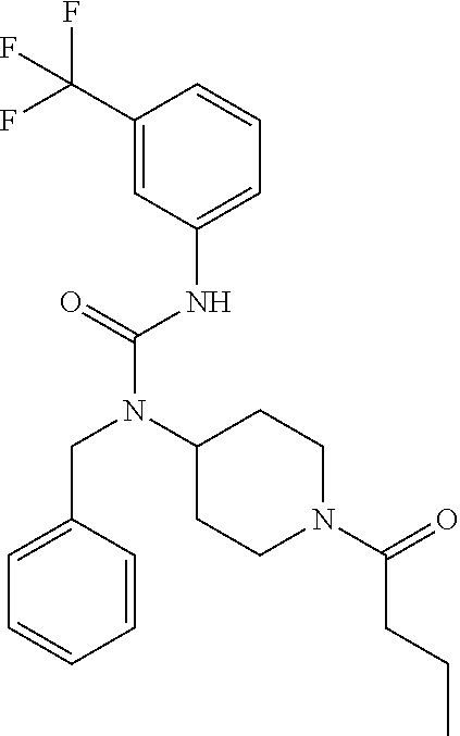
C1(C(F)(F)F)=CC(NC(N(C2CCN(C(=O)CCC)CC2)CC2=CC=CC=C2)=O)=CC=C1
